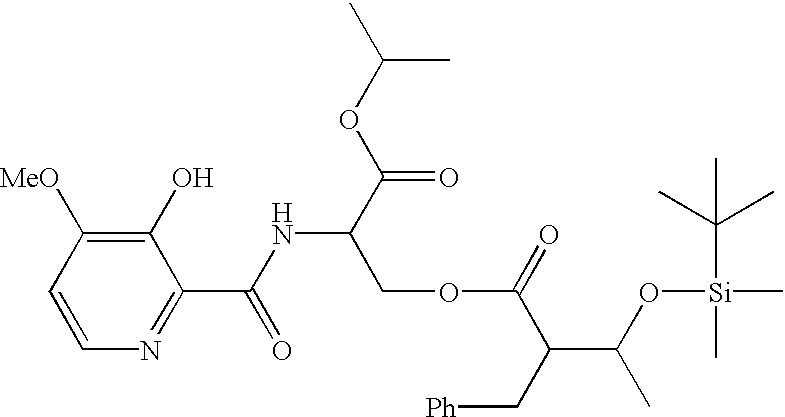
C1(O)=C([MeO])C=CN=C1C(NC(C(OC(C)C)=O)COC(C(C(O[Si](C)(C(C)(C)C)C)C)C[Ph])=O)=O
